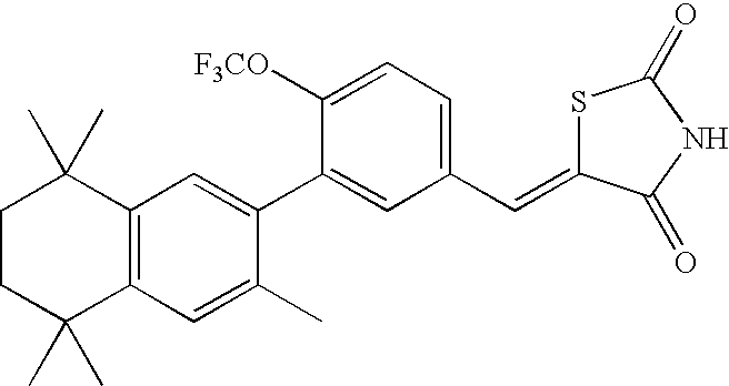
C12=C(C=C(C)C(C3=CC(C=C4SC(=O)NC4=O)=CC=C3[F3CO])=C1)C(C)(C)CCC2(C)C
